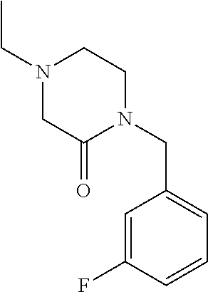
C1=C(CN2CCN(CC)CC2=O)C=C(F)C=C1
